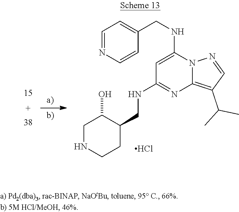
C1=NC=CC(CNC2=CC(NCC3C(O)CNCC3)=NC3=C(C(C)C)C=NN23)=C1.Cl
